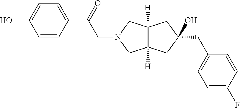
C12([H])C([H])(CC(O)(CC3=CC=C(F)C=C3)C1)CN(CC(=O)C1=CC=C(O)C=C1)C2
